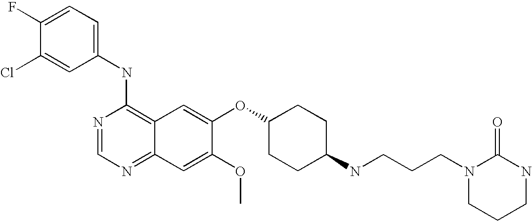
C1=C(Cl)C(F)=CC=C1NC1=C2C(=NC=N1)C=C(OC)C(OC1CCC(NCCCN3CCCNC3=O)CC1)=C2
